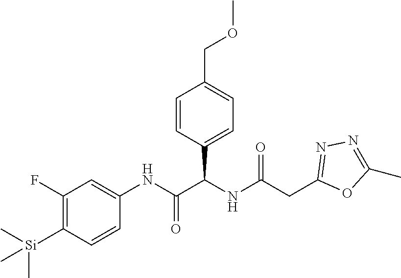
C1=CC(C(NC(CC2=NN=C(C)O2)=O)C(NC2=CC(F)=C([Si](C)(C)C)C=C2)=O)=CC=C1COC
